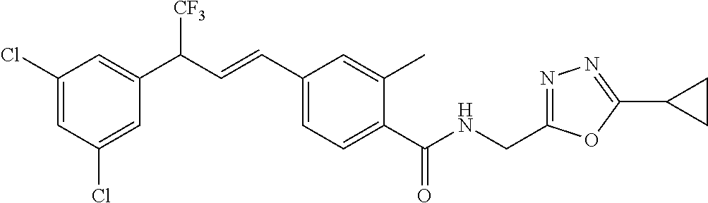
C1(Cl)=CC(Cl)=CC(C([CF3])C=CC2=CC=C(C(NCC3=NN=C(C4CC4)O3)=O)C(C)=C2)=C1
